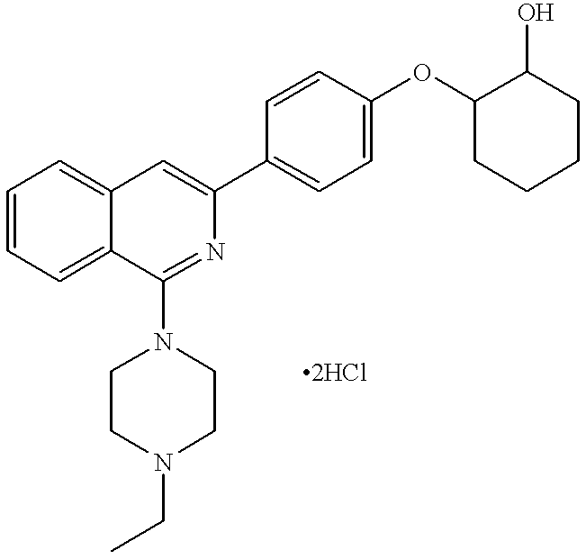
C1=CC=C2C(=C1)C=C(C1=CC=C(OC3CCCCC3O)C=C1)N=C2N1CCN(CC)CC1
